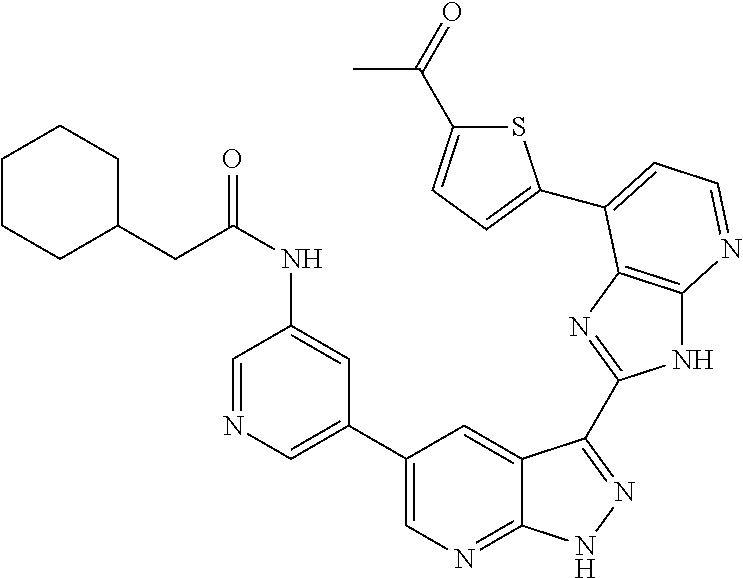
C1(C2=CN=CC(NC(CC3CCCCC3)=O)=C2)=CN=C2C(=C1)C(C1=NC3=C(N1)N=CC=C3C1=CC=C(C(=O)C)S1)=NN2
